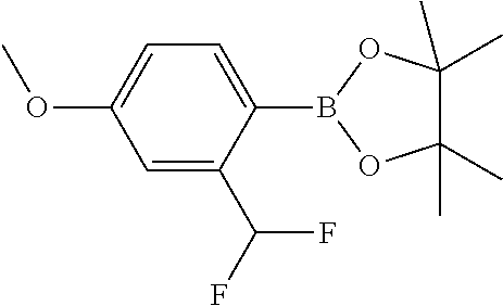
C1=C(C(F)F)C(B2OC(C)(C)C(C)(C)O2)=CC=C1OC
